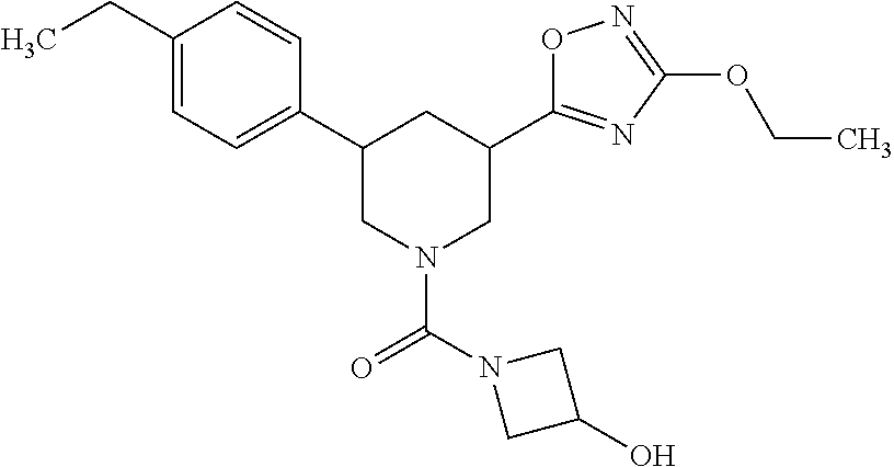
C1(CC)=CC=C(C2CN(C(=O)N3CC(O)C3)CC(C3=NC(OCC)=NO3)C2)C=C1
